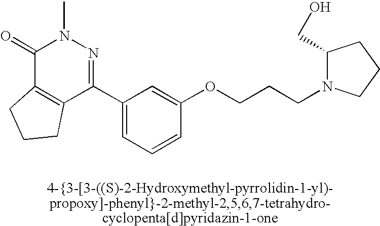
C1(=O)C2=C(C(C3=CC=CC(OCCCN4C(CO)CCC4)=C3)=NN1C)CCC2
